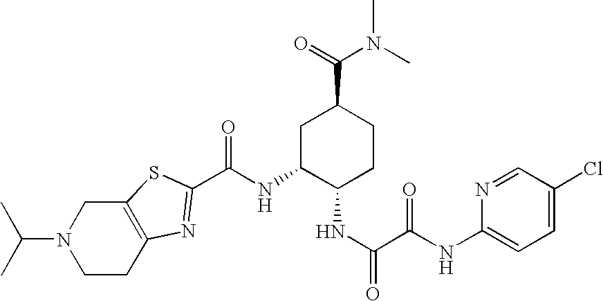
C(NC1C(NC(=O)C(NC2=CC=C(Cl)C=N2)=O)CCC(C(=O)N(C)C)C1)(=O)C1=NC2=C(CN(C(C)C)CC2)S1
